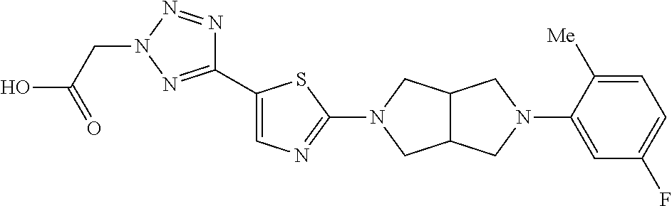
C1(C2=CN=C(N3CC4C(C3)CN(C3=CC(F)=CC=C3[Me])C4)S2)=NN(CC(O)=O)N=N1
